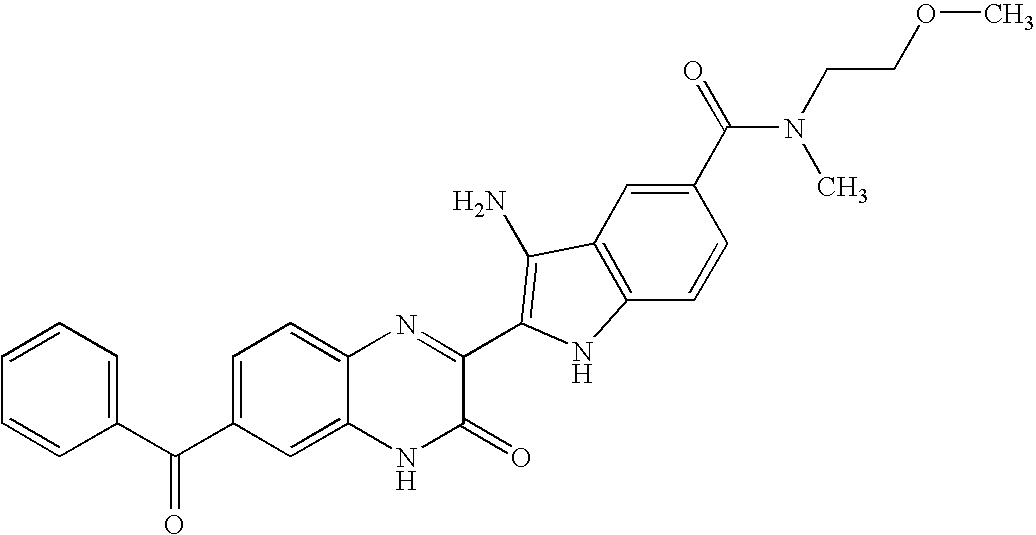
C1=C2C(=CC=C1C(C1=CC=CC=C1)=O)N=C(C1=C(N)C3=C(C=CC(C(N(C)CCOC)=O)=C3)N1)C(=O)N2
